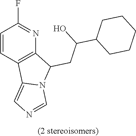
C1=CC2=C(N=C1F)C(CC(C1CCCCC1)O)N1C2=CN=C1
